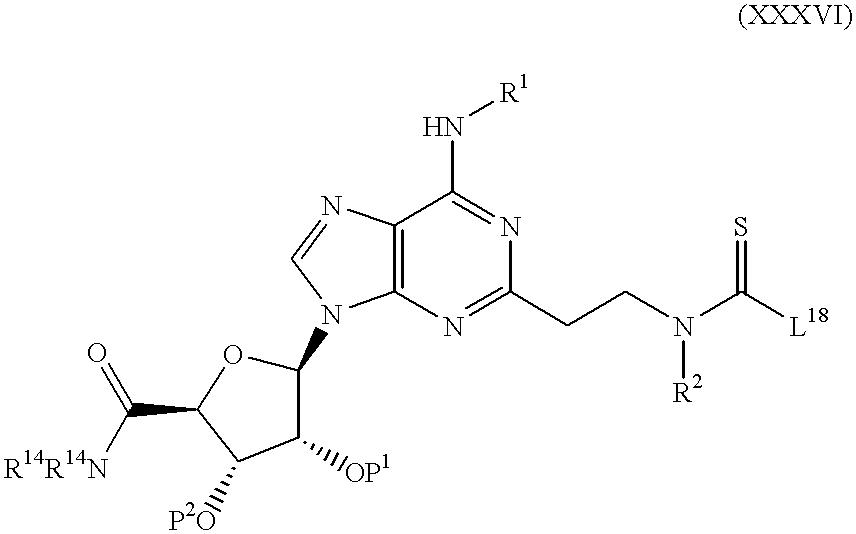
C12=C(N=C(CCN([R2])C([L18])=S)N=C1N[R1])N(C1OC(C([R14R14N])=O)C([P2O])C1[OP1])C=N2
